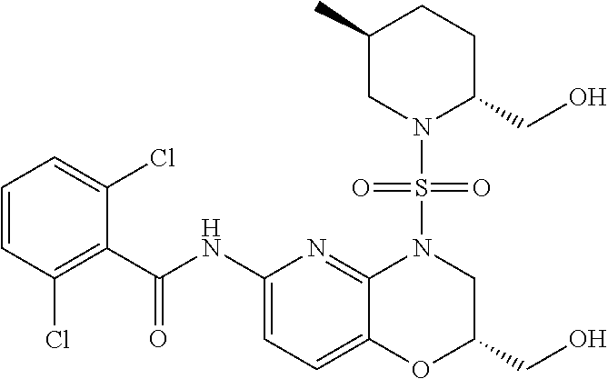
C1(C(NC2=CC=C3C(=N2)N(S(N2C(CO)CCC(C)C2)(=O)=O)CC(CO)O3)=O)=C(Cl)C=CC=C1Cl
